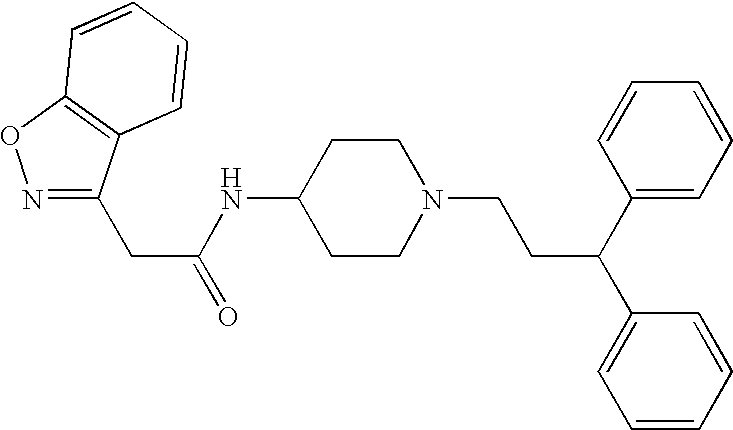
C1(NC(CC2=NOC3=C2C=CC=C3)=O)CCN(CCC(C2=CC=CC=C2)C2=CC=CC=C2)CC1
